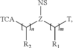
[TCA]C([Z](C([T])[R1])[NS])[R2]
